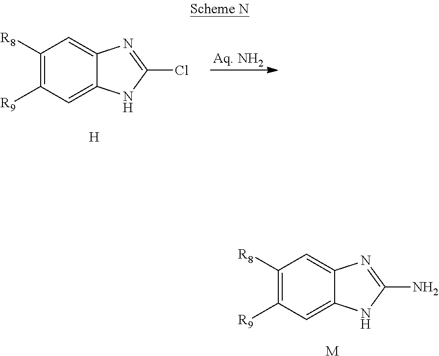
C1([R8])=C([R9])C=C2C(=C1)N=C(Cl)N2.[H].[Aq. NH2].C1([R8])=C([R9])C=C2C(=C1)N=C(N)N2.[M]
